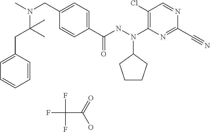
C1=CC(C(NN(C2=C(Cl)C=NC(C#N)=N2)C2CCCC2)=O)=CC=C1CN(C)C(CC1=CC=CC=C1)(C)C.FC(F)(F)C(=O)O
